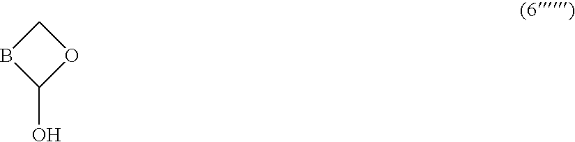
C1BC(O)O1
